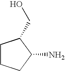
C1CCC(N)C1CO
